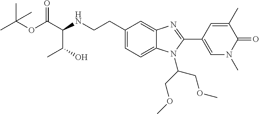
CC(OC(C(C(O)C)NCCC1=CC=C2C(=C1)N=C(C1=CN(C)C(=O)C(C)=C1)N2C(COC)COC)=O)(C)C
